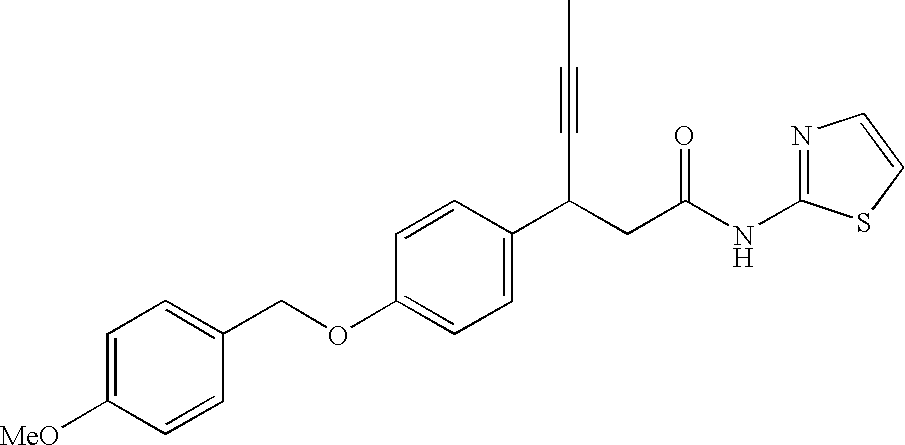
C(OC1=CC=C(C(C#CC)CC(NC2=NC=CS2)=O)C=C1)C1=CC=C([MeO])C=C1
